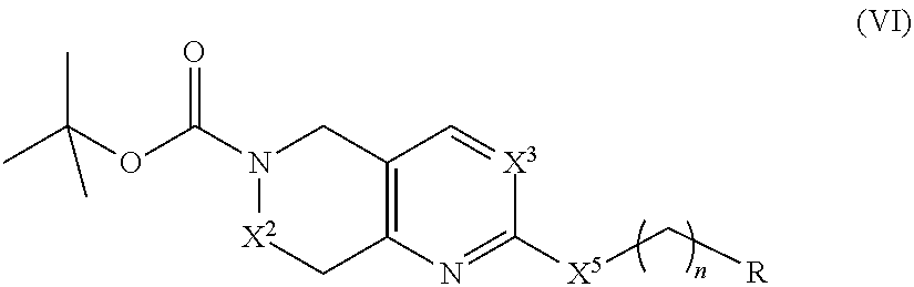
[X5](C[R])C1=NC2=C(CN(C(OC(C)(C)C)=O)[X2]C2)C=[X3]1
